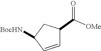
C1=CC([BocHN])CC1C([OMe])=O
